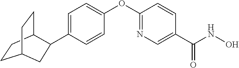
C1=C(C2C3CCC(CC3)C2)C=CC(OC2=NC=C(C(NO)=O)C=C2)=C1
